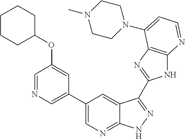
C1(C2=CN=CC(OC3CCCCC3)=C2)=CN=C2C(=C1)C(C1=NC3=C(N1)N=CC=C3N1CCN(C)CC1)=NN2
